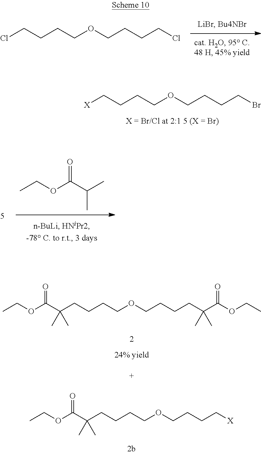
ClCCCCOCCCCCl.[X]CCCCOCCCCBr.CCOC(C(C)C)=O.C(CCCCOCCCCC(C)(C)C(OCC)=O)(C)(C)C(OCC)=O.C(CCCCOCCCC[X])(C)(C)C(OCC)=O
